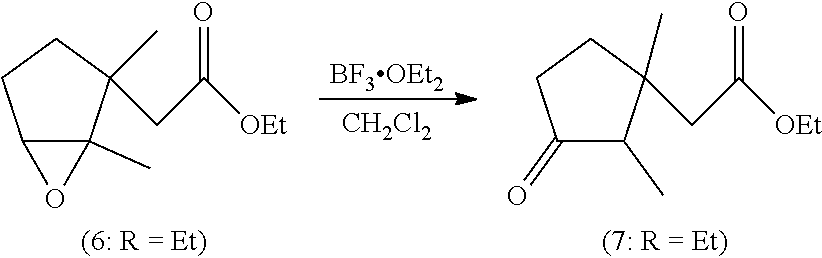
[CH2Cl2].[BF3OEt2].C12C(C)(C(CC([OEt])=O)(C)CC1)O2.C1(=O)C(C)C(CC([OEt])=O)(C)CC1
